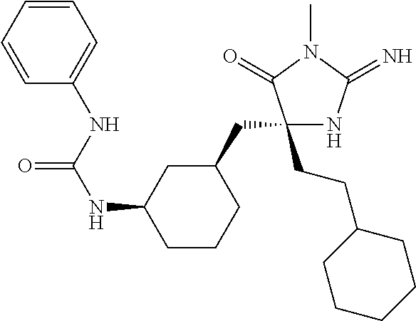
C(NC1CC(CC2(CCC3CCCCC3)NC(=N)N(C)C2=O)CCC1)(=O)NC1=CC=CC=C1
